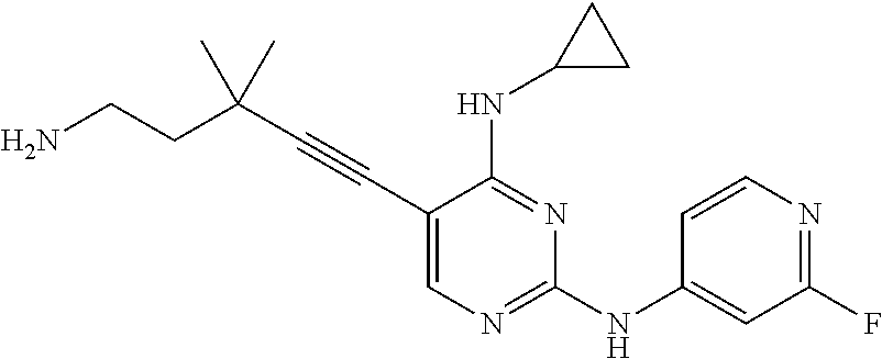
C(#CC1=CN=C(NC2=CC(F)=NC=C2)N=C1NC1CC1)C(CCN)(C)C
